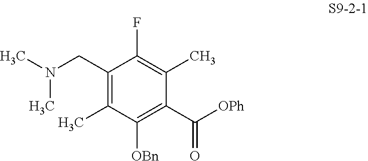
C1(CN(C)C)=C(C)C([OBn])=C(C([OPh])=O)C(C)=C1F
